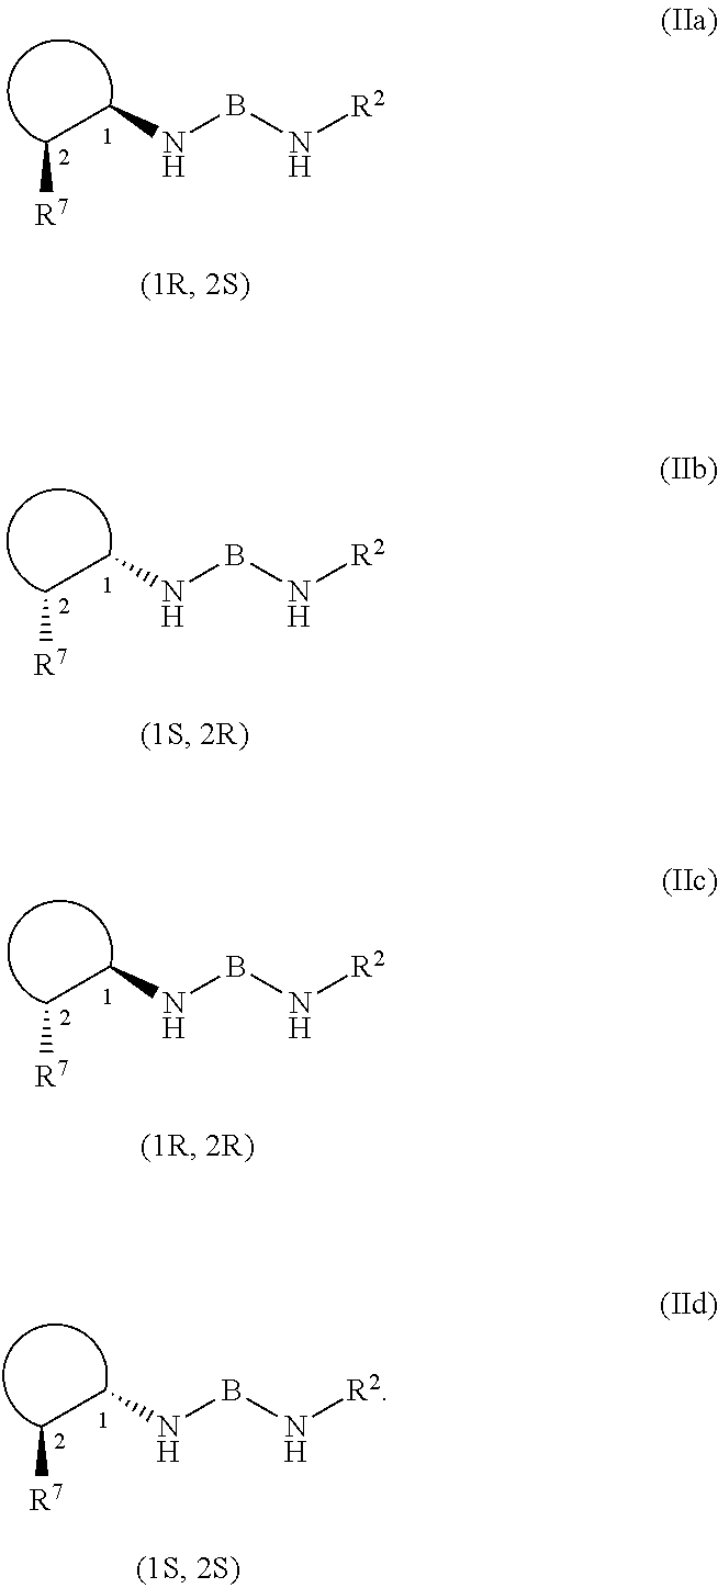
C([R7])CNBN[R2].C([R7])CNBN[R2].C([R7])CNBN[R2].C([R7])CNBN[R2]
